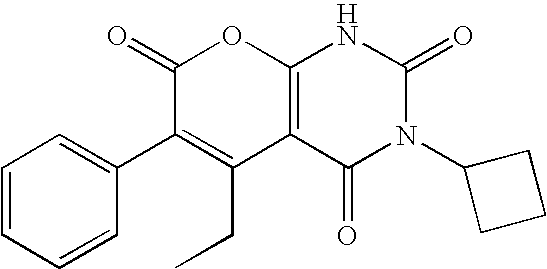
C1(=O)C(C2=CC=CC=C2)=C(CC)C2=C(O1)NC(=O)N(C1CCC1)C2=O
